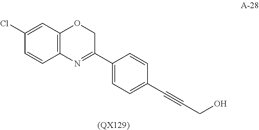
C1(Cl)=CC2=C(C=C1)N=C(C1=CC=C(C#CCO)C=C1)CO2.[(QX129)]
